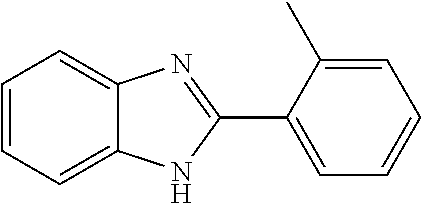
C1=CC=C2C(=C1)N=C(C1=CC=CC=C1C)N2
